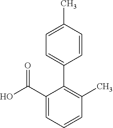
C1(C(=O)O)=CC=CC(C)=C1C1=CC=C(C)C=C1
